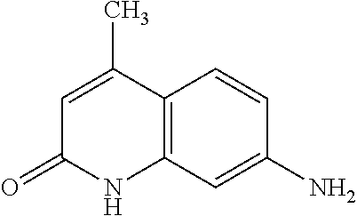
C1(N)=CC2=C(C=C1)C(C)=CC(=O)N2
